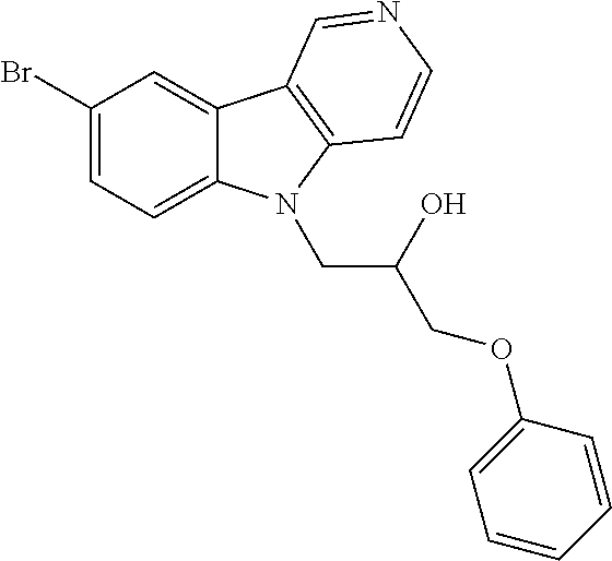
C1(Br)=CC=C2C(=C1)C1=C(N2CC(O)COC2=CC=CC=C2)C=CN=C1
